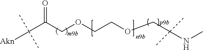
C(COCCOCC(NC)(C)C)(C([Akn])(C)C)=O
